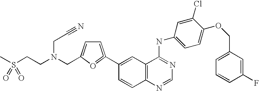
C1(C2=CC=C(CN(CCS(=O)(=O)C)CC#N)O=2)=CC2=C(C=C1)N=CN=C2NC1=CC=C(OCC2=CC=CC(F)=C2)C(Cl)=C1
